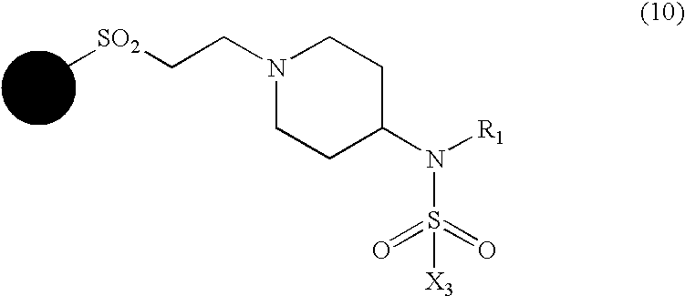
N1(CC[SO2]C)CCC(N([R1])S(=O)(=O)[X3])CC1
